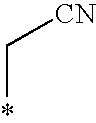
*C[CN]
